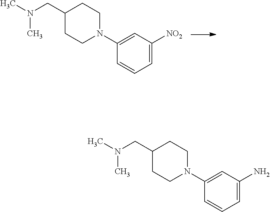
C1=C([NO2])C=C(N2CCC(CN(C)C)CC2)C=C1.C1=C(N)C=C(N2CCC(CN(C)C)CC2)C=C1
